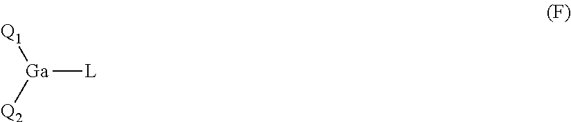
[L][Ga]([Q1])[Q2]
